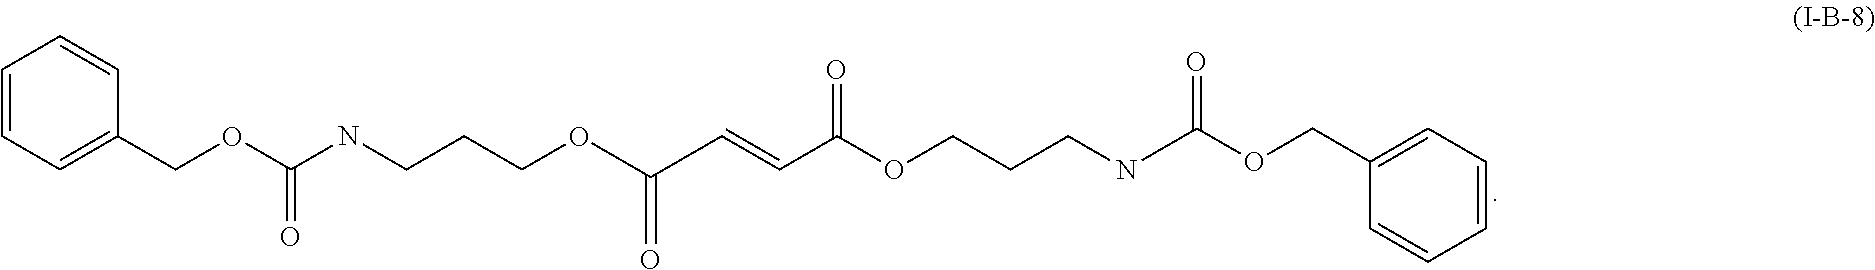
O(C(NCCCOC(=O)C=CC(OCCCNC(OCC1=CC=CC=C1)=O)=O)=O)CC1=CC=CC=C1
